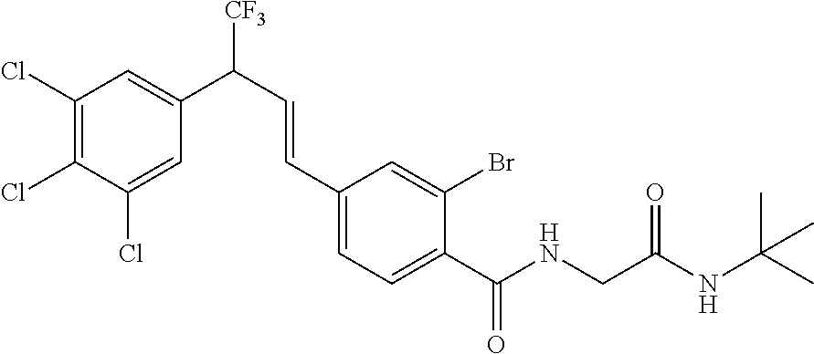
C1(Cl)=CC(C(C=CC2=CC=C(C(NCC(NC(C)(C)C)=O)=O)C(Br)=C2)[CF3])=CC(Cl)=C1Cl
